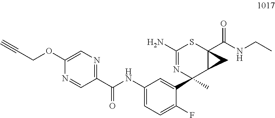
C1(C(NC2=CC=C(F)C(C3(C)C4C(C(NCC)=O)(SC(N)=N3)C4)=C2)=O)=NC=C(OCC#C)N=C1
